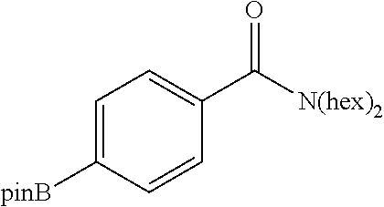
C1=C([pinB])C=CC(C([N(hex)2])=O)=C1
